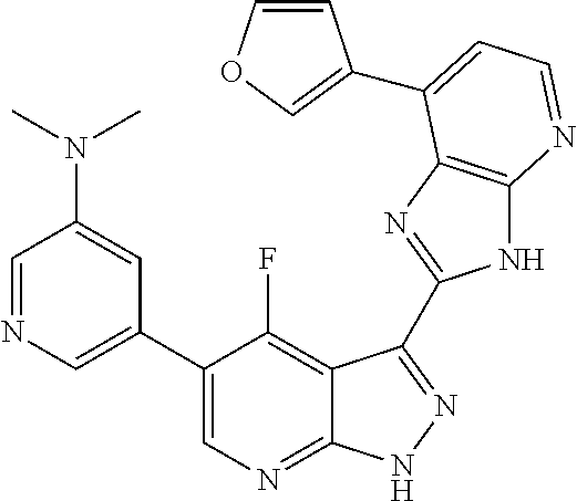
C1=NC=C(C2=CN=C3C(=C2F)C(C2=NC4=C(N2)N=CC=C4C2=COC=C2)=NN3)C=C1N(C)C
